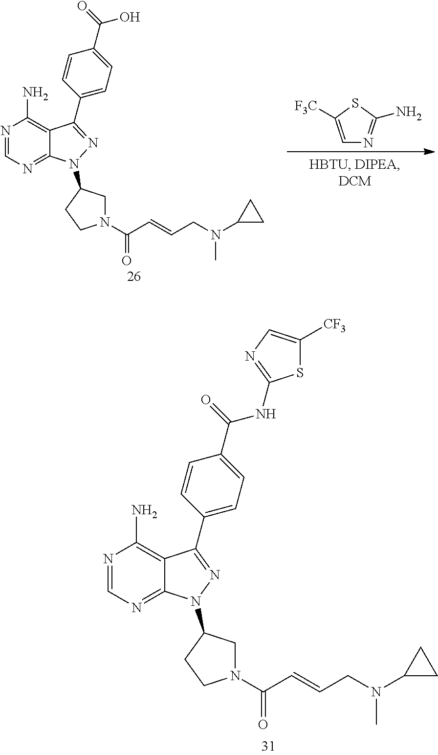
N1=CN=C2C(=C1N)C(C1=CC=C(C(=O)O)C=C1)=NN2C1CN(C(C=CCN(C2CC2)C)=O)CC1.C1=C([F3C])SC(N)=N1.N1=CN=C2C(=C1N)C(C1=CC=C(C(=O)NC3=NC=C([CF3])S3)C=C1)=NN2C1CN(C(C=CCN(C2CC2)C)=O)CC1
